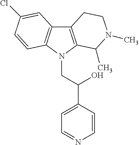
C12=C(N(CC(C3=CC=NC=C3)O)C3=C1C=C(Cl)C=C3)C(C)N(C)CC2
